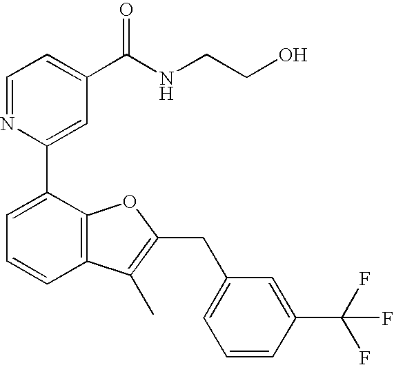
C1=NC(C2=CC=CC3=C2OC(CC2=CC=CC(C(F)(F)F)=C2)=C3C)=CC(C(NCCO)=O)=C1
